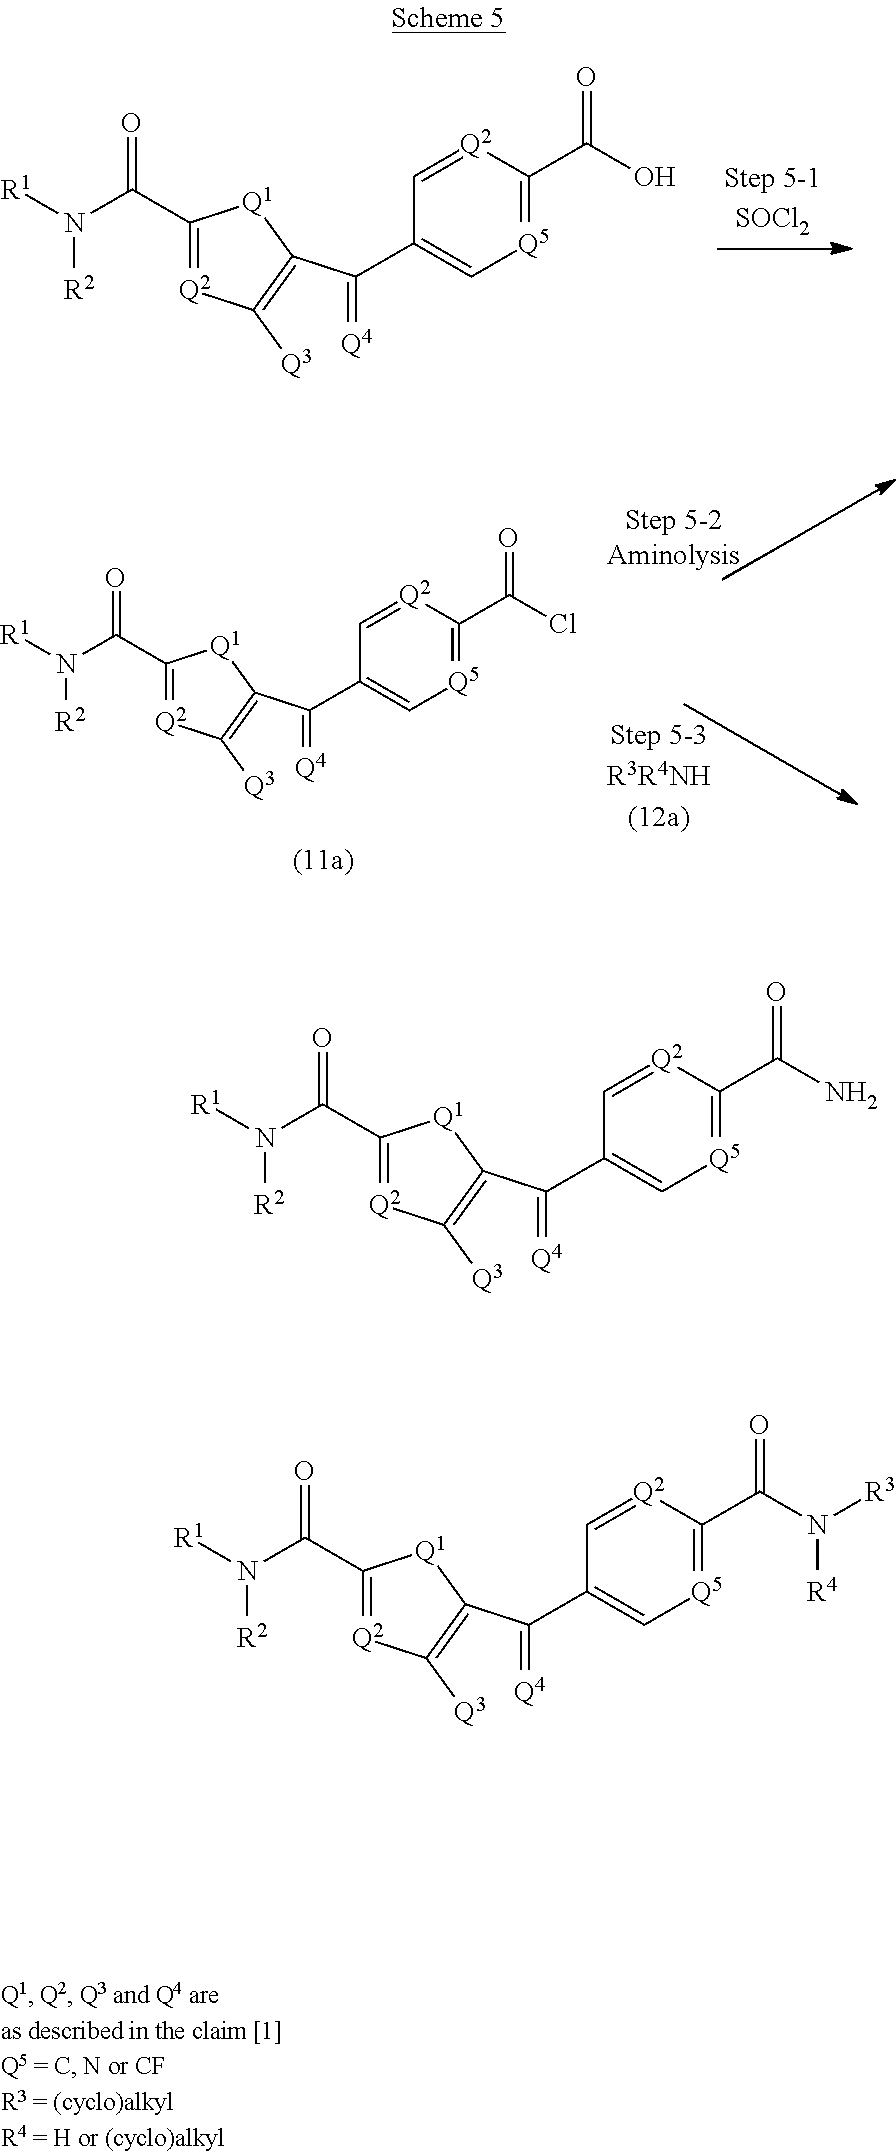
C1(C(N([R1])[R2])=O)=[Q2]C([Q3])=C(C(=[Q4])C2=C[Q5]=C(C(O)=O)[Q2]=C2)[Q1]1.C1(C(N([R1])[R2])=O)=[Q2]C([Q3])=C(C(=[Q4])C2=C[Q5]=C(C(Cl)=O)[Q2]=C2)[Q1]1.C1(C(N([R1])[R2])=O)=[Q2]C([Q3])=C(C(=[Q4])C2=C[Q5]=C(C(N)=O)[Q2]=C2)[Q1]1.C1(C(N([R1])[R2])=O)=[Q2]C([Q3])=C(C(=[Q4])C2=C[Q5]=C(C(N([R4])[R3])=O)[Q2]=C2)[Q1]1
